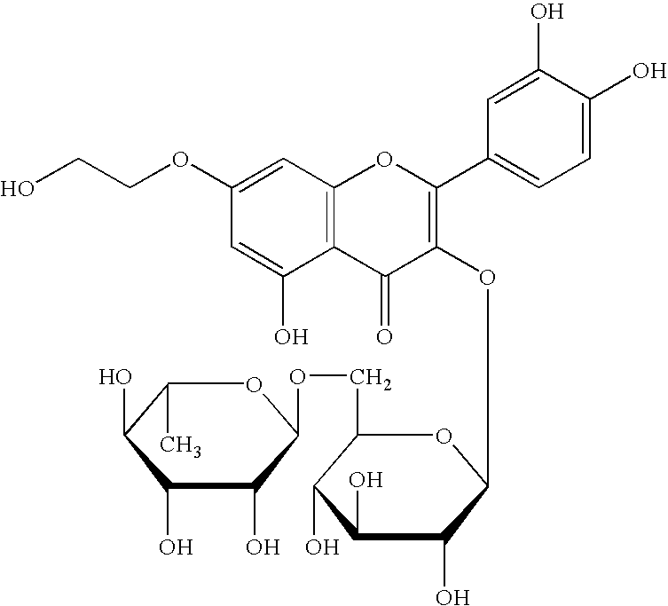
C12=C(C=C(OCCO)C=C1O)OC(C1=CC=C(O)C(O)=C1)=C(OC1C(O)C(O)C(O)C(COC3C(O)C(O)C(O)C(C)O3)O1)C2=O
